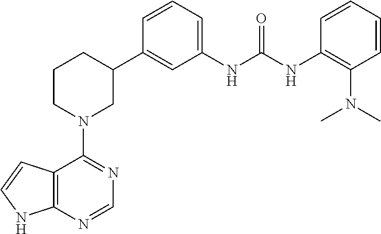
C12=C(N=CN=C1N1CC(C3=CC(NC(NC4=C(N(C)C)C=CC=C4)=O)=CC=C3)CCC1)NC=C2
